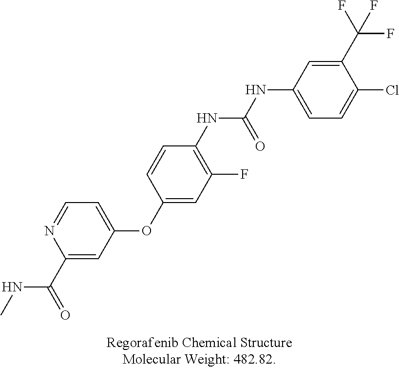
C1(C(F)(F)F)=CC(NC(NC2=C(F)C=C(OC3=CC=NC(C(=O)NC)=C3)C=C2)=O)=CC=C1Cl
